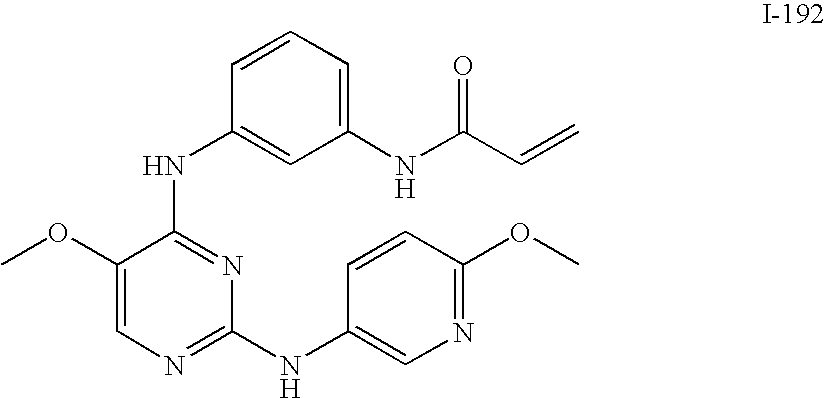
C1(NC(C=C)=O)=CC=CC(NC2=NC(NC3=CN=C(OC)C=C3)=NC=C2OC)=C1
